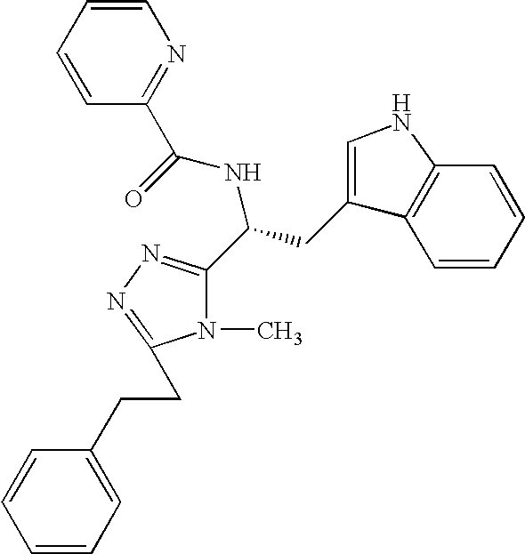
C1=CC=CC2=C1C(CC(C1=NN=C(CCC3=CC=CC=C3)N1C)NC(=O)C1=NC=CC=C1)=CN2
